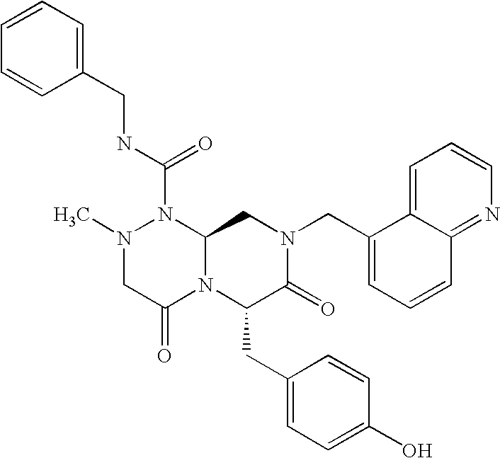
CN1CC(=O)N2C(N1C(NCC1=CC=CC=C1)=O)CN(CC1=CC=CC3=NC=CC=C13)C(=O)C2CC1=CC=C(O)C=C1
